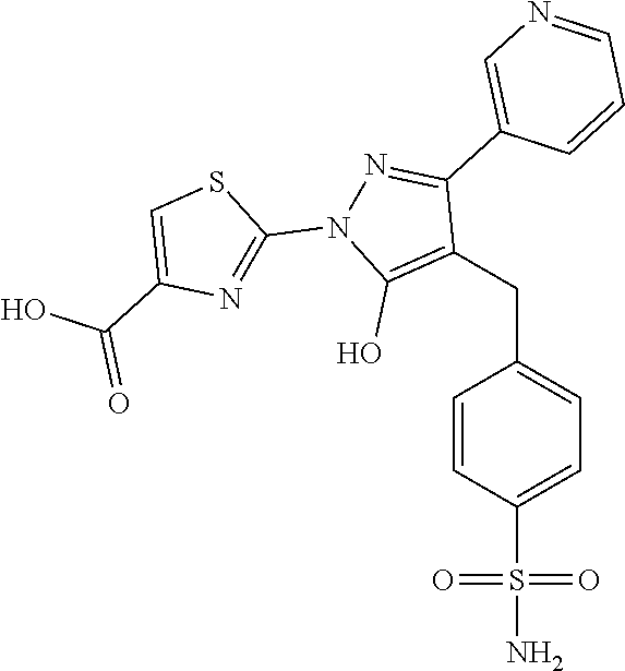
C(C1=C(O)N(C2=NC(C(=O)O)=CS2)N=C1C1=CN=CC=C1)C1=CC=C(S(N)(=O)=O)C=C1
